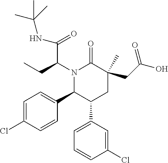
N1(C(C(NC(C)(C)C)=O)CC)C(C2=CC=C(Cl)C=C2)C(C2=CC=CC(Cl)=C2)CC(CC(=O)O)(C)C1=O
